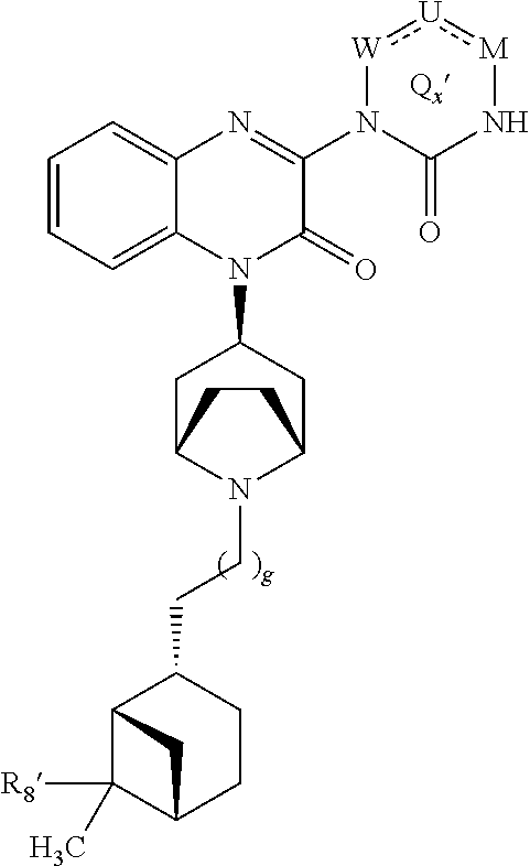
C1=CC=C2C(=C1)N=C(N1C(=O)N[M]:[U]:[W]1)C(=O)N2C1CC2N(CCC3C4C(C)([R8])C(CC3)C4)C(C1)CC2
